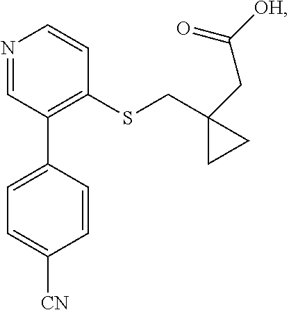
N1=CC(C2=CC=C([CN])C=C2)=C(SCC2(CC([OH])=O)CC2)C=C1
